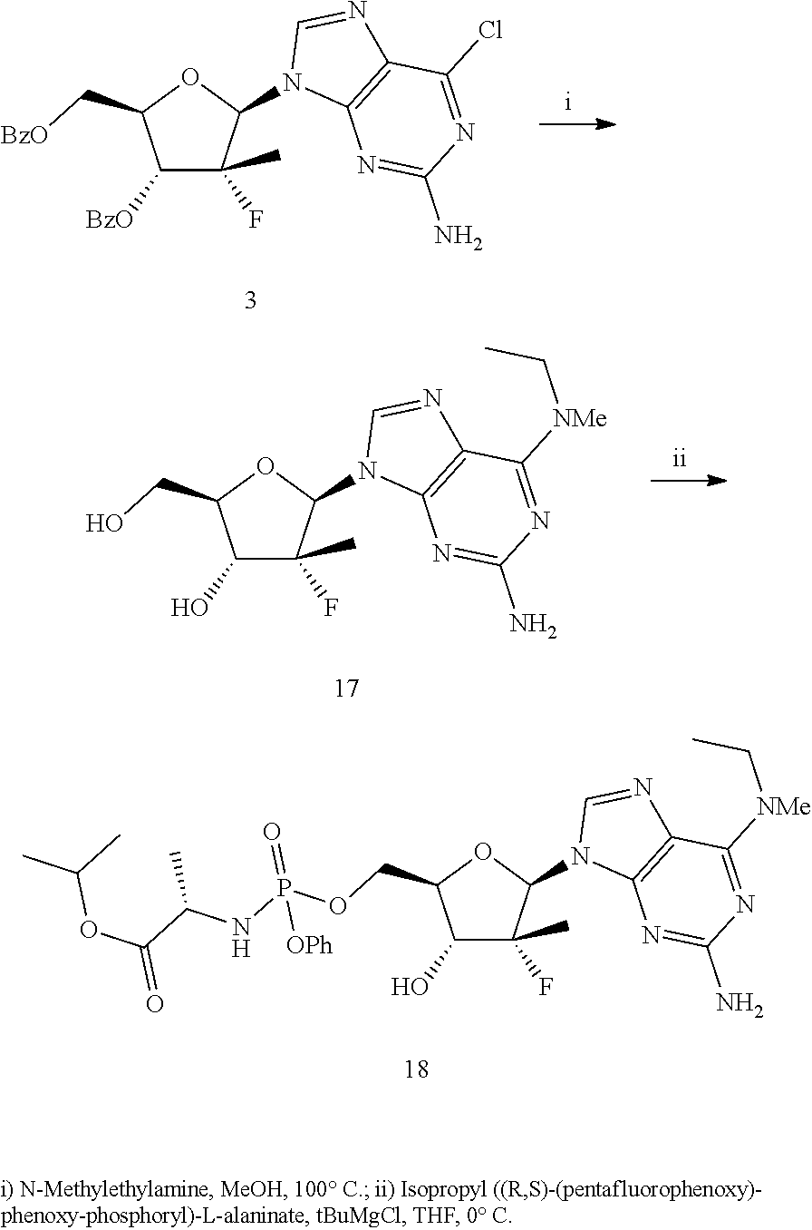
C1([BzO])C(F)(C)C(N2C3=C(N=C2)C(Cl)=NC(N)=N3)OC1C[BzO].C1(O)C(F)(C)C(N2C3=C(N=C2)C([NMe]CC)=NC(N)=N3)OC1COP(NC(C(OC(C)C)=O)C)(=O)[OPh].C1(O)C(F)(C)C(N2C3=C(N=C2)C([NMe]CC)=NC(N)=N3)OC1CO
